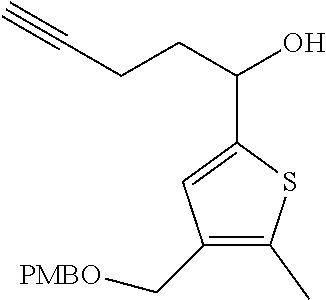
C(CCC(O)C1=CC(C[PMBO])=C(C)S1)#C
